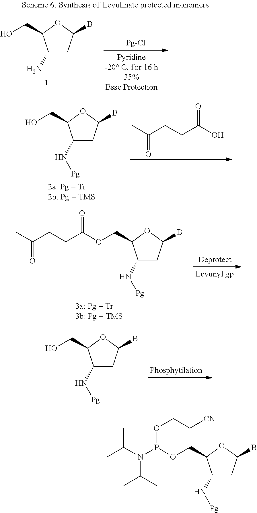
C1(N)CC(B)OC1CO.C1(N[Pg])CC(B)OC1CO.C(CCC(O)=O)(C)=O.C1(N[Pg])CC(B)OC1COC(CCC(C)=O)=O.C1(N[Pg])CC(B)OC1CO.C1(N[Pg])CC(B)OC1COP(N(C(C)C)C(C)C)OCC[CN]
